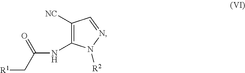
N(C1=C([NC])C=NN1[R2])C(C[R1])=O
